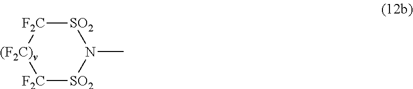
[SO2]1N(C)[SO2][F2C][(F2C)v][F2C]1
